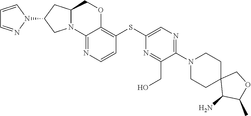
C12(C(N)C(C)OC1)CCN(C1=NC=C(SC3=C4OCC5CC(N6C=CC=N6)CN5C4=NC=C3)N=C1CO)CC2
